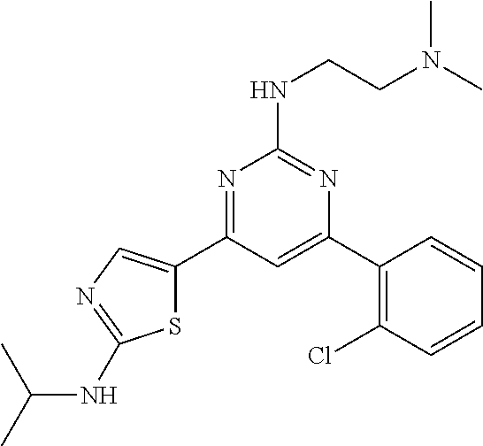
N1=C(C2=CN=C(NC(C)C)S2)C=C(C2=C(Cl)C=CC=C2)N=C1NCCN(C)C
